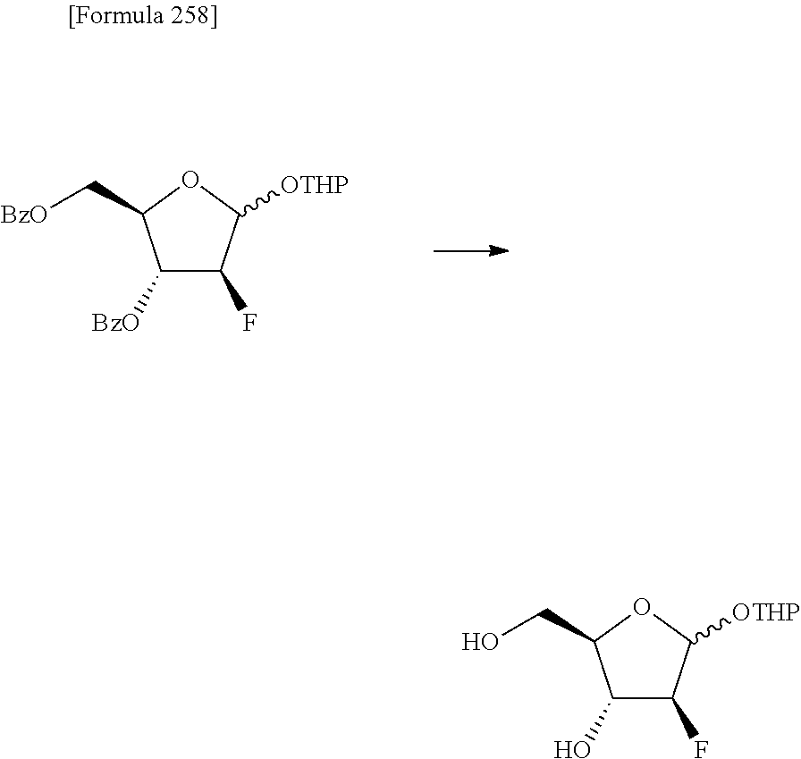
C1([BzO])C(F)C([OTHP])OC1C[BzO].C1(O)C(F)C([OTHP])OC1CO
